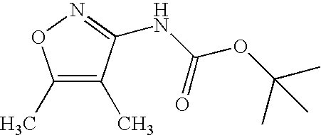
C1(C)=C(C)C(NC(OC(C)(C)C)=O)=NO1
